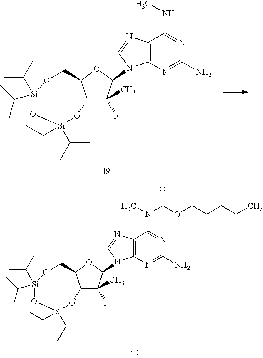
C12=C(N=C(N)N=C1N(C)C(OCCCCC)=O)N(C1C(F)(C)C3C(O1)CO[Si](C(C)C)(C(C)C)O[Si](C(C)C)(C(C)C)O3)C=N2.C12=C(N=C(N)N=C1NC)N(C1C(F)(C)C3C(O1)CO[Si](C(C)C)(C(C)C)O[Si](C(C)C)(C(C)C)O3)C=N2
